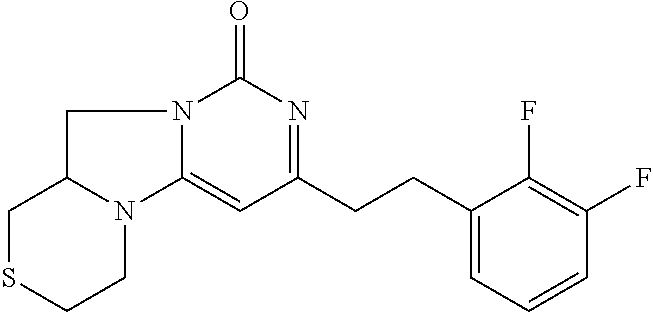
N12C(=CC(CCC3=CC=CC(F)=C3F)=NC1=O)N1C(C2)CSCC1
